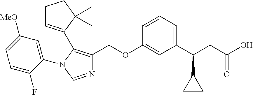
C(CC(O)=O)(C1CC1)C1=CC=CC(OCC2=C(C3=CCCC3(C)C)N(C3=CC([MeO])=CC=C3F)C=N2)=C1
